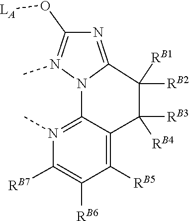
[RB1]C1([RB2])C2=NC(O[LA])=N(C)N2C2=N(C)C([RB7])=C([RB6])C([RB5])=C2C1([RB4])[RB3]
